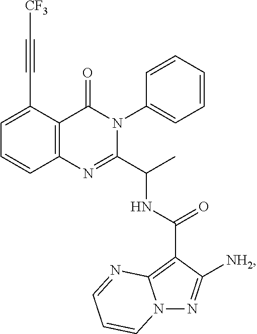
C12=C(C(C#C[CF3])=CC=C1)C(=O)N(C1=CC=CC=C1)C(C(C)NC(C1=C3N(N=C1[NH2])C=CC=N3)=O)=N2
